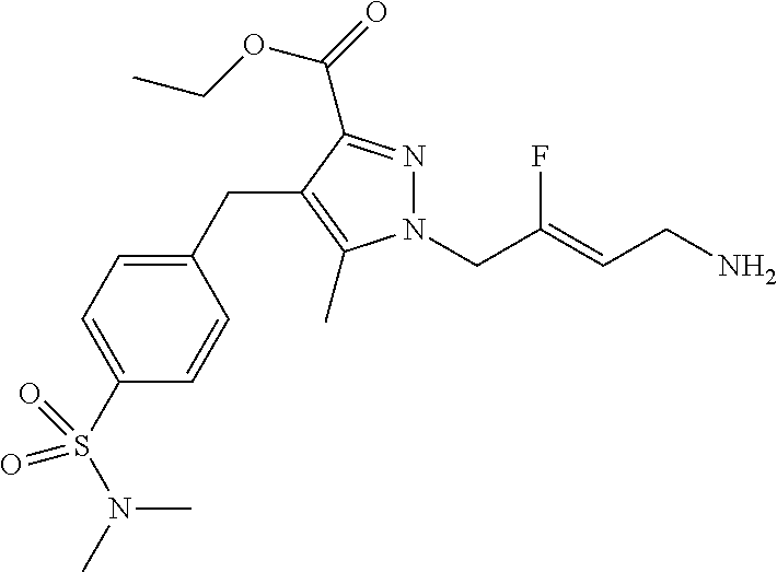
N1(CC(=CCN)F)N=C(C(OCC)=O)C(CC2=CC=C(S(=O)(=O)N(C)C)C=C2)=C1C
